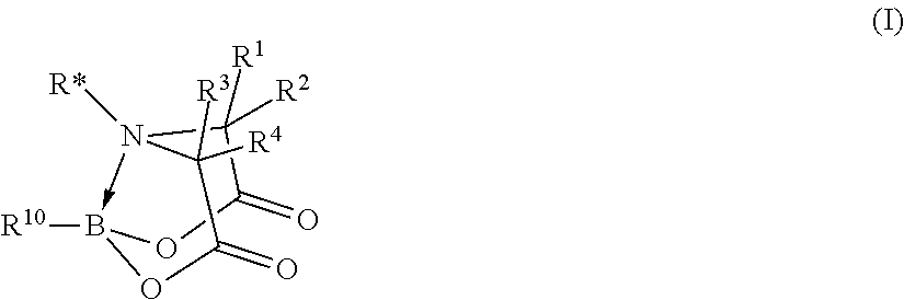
C1([R2])([R1])N2([R*])->B([R10])(OC1=O)OC(=O)C2([R3])[R4]
